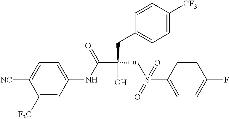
C(C(CC1=CC=C([CF3])C=C1)(CS(C1=CC=C(F)C=C1)(=O)=O)O)(NC1=CC=C([NC])C([F3C])=C1)=O
